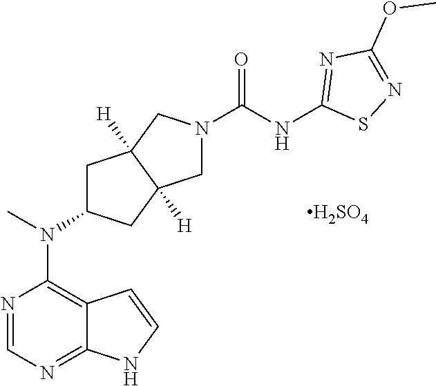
N1=CN=C2C(=C1N(C1CC3([H])C([H])(C1)CN(C(=O)NC1=NC(OC)=NS1)C3)C)C=CN2.[H2SO4]
